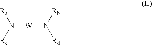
N([W]N([Rb])[Rd])([Rc])[Ra]
